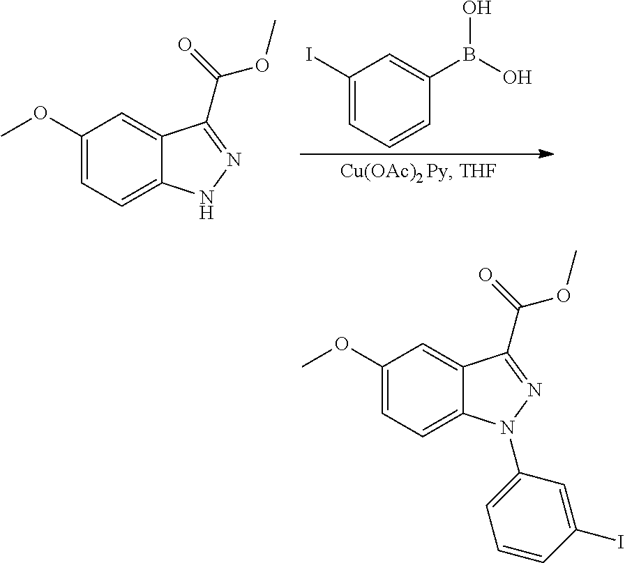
C1(I)=CC=CC(B(O)O)=C1.C1(OC)=CC=C2C(=C1)C(C(=O)OC)=NN2.C1(OC)=CC=C2C(=C1)C(C(=O)OC)=NN2C1=CC=CC(I)=C1
